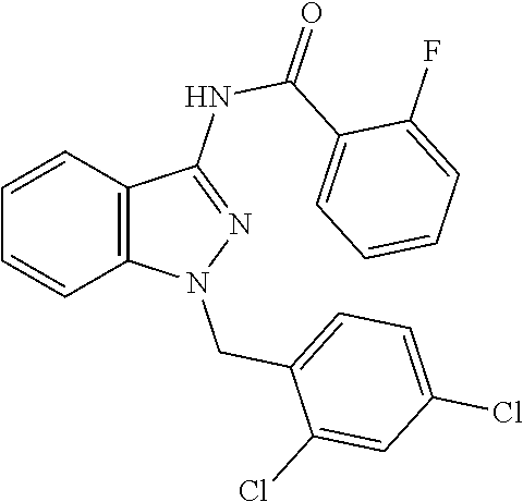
C1=CC2=C(C=C1)N(CC1=CC=C(Cl)C=C1Cl)N=C2NC(C1=CC=CC=C1F)=O
